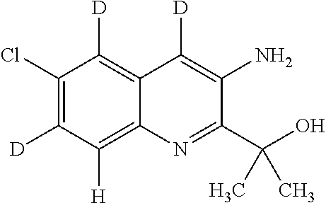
C12=C([D])C(Cl)=C([D])C([H])=C1N=C(C(O)(C)C)C(N)=C2[D]
